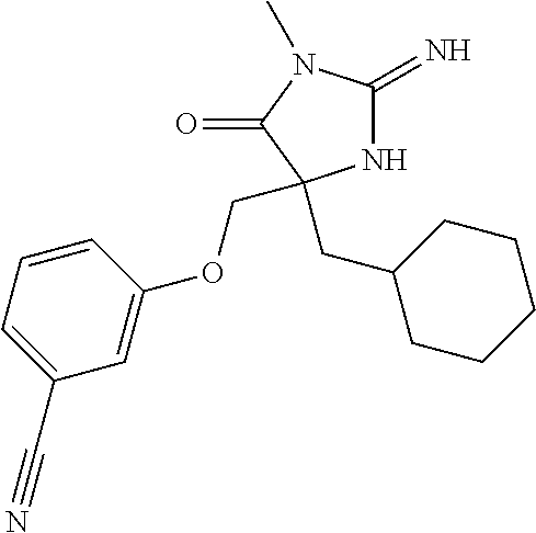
N1C(=N)N(C)C(=O)C1(CC1CCCCC1)COC1=CC(C#N)=CC=C1
